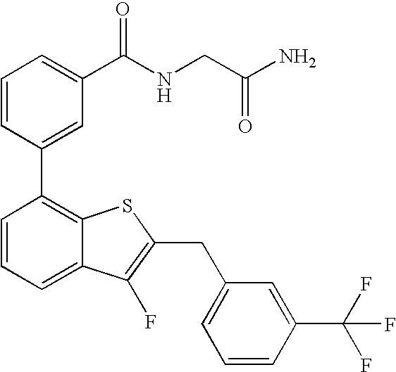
C1=CC(C2=C3C(=CC=C2)C(F)=C(CC2=CC=CC(C(F)(F)F)=C2)S3)=CC(C(NCC(N)=O)=O)=C1
